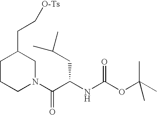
C1CCN(C(=O)C(CC(C)C)NC(OC(C)(C)C)=O)CC1CC[O-Ts]
